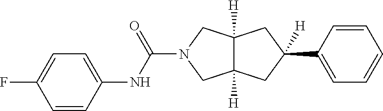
C1(C2=CC=CC=C2)([H])CC2([H])C([H])(CN(C(=O)NC3=CC=C(F)C=C3)C2)C1
